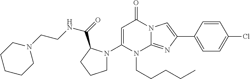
C1(N2CCCC2C(NCCN2CCCCC2)=O)=CC(=O)N2C(=NC(C3=CC=C(Cl)C=C3)=C2)N1CCCCC
